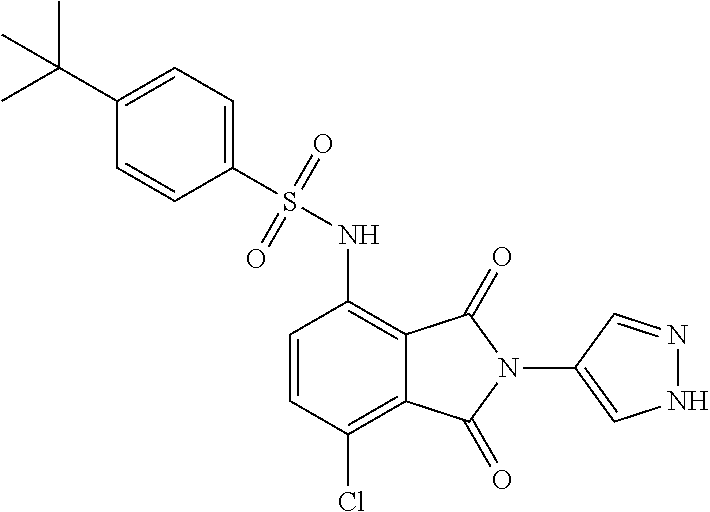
C1=CC(Cl)=C2C(=C1NS(C1=CC=C(C(C)(C)C)C=C1)(=O)=O)C(=O)N(C1=CNN=C1)C2=O
